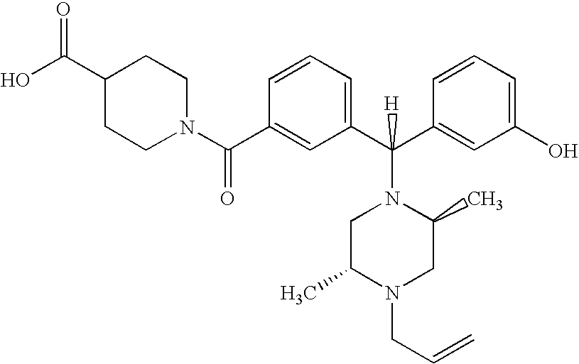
C1(C(N2CCC(C(O)=O)CC2)=O)=CC(C(C2=CC(O)=CC=C2)(N2CC(C)N(CC=C)CC2C)[H])=CC=C1
